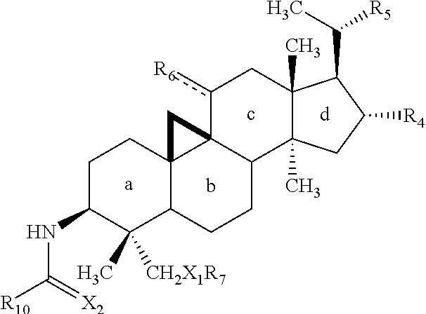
C1C(NC(=[X2])[R10])C(C)([CH2X1R7])C2C3(C1)C1(C(CC2)C2(C)C(C)(Cc1[R6])C(C(C)[R5])C([R4])C2)C3.[a].c.b.[d]
